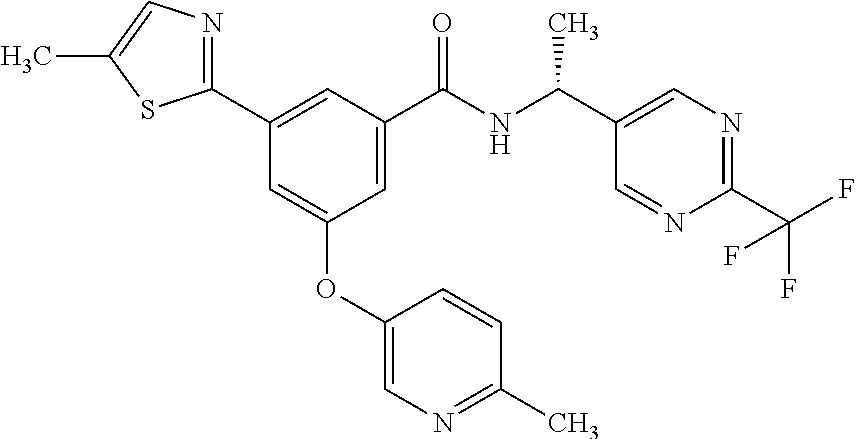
C1(C2=CC(C(NC(C3=CN=C(C(F)(F)F)N=C3)C)=O)=CC(OC3=CN=C(C)C=C3)=C2)=NC=C(C)S1
